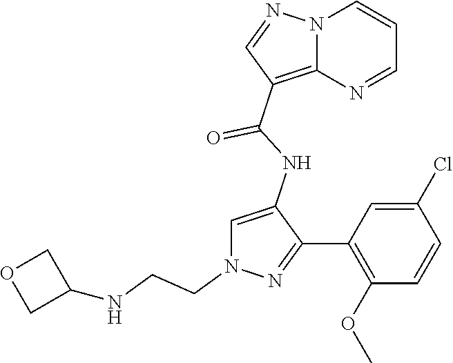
N12C(=C(C(NC3=CN(CCNC4COC4)N=C3C3=C(OC)C=CC(Cl)=C3)=O)C=N1)N=CC=C2
